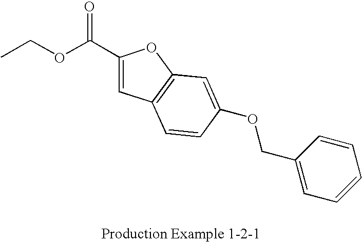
CCOC(C1=CC2=C(O1)C=C(OCC1=CC=CC=C1)C=C2)=O
